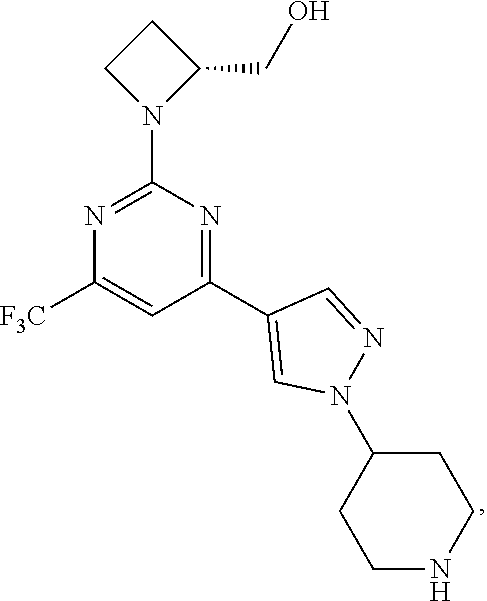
C1=C([F3C])N=C(N2C(CO)CC2)N=C1C1=CN(C2CCNCC2)N=C1
